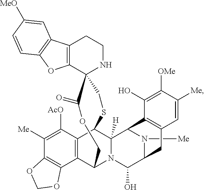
C12=C(CCNC13CSC1C4=C(C5=C(C([Me])=C4[AcO])OCO5)C(N4C1([H])C1N([Me])C(C4O)CC4=C1C(O)=C([OMe])C([Me])=C4)COC3=O)C1=C(O2)C=CC([MeO])=C1
